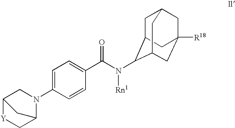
C1(N2CC3[Y]CC2C3)=CC=C(C(=O)N([Rn1])C2C3CC4CC([R18])(CC2C4)C3)C=C1
